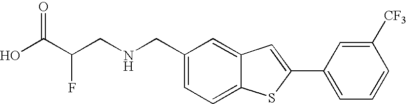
C1=C(CNCC(C(O)=O)F)C=C2C(=C1)SC(C1=CC=CC([CF3])=C1)=C2
